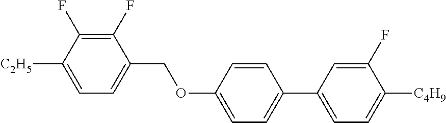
C1(F)=C(F)C([C2H5])=CC=C1COC1=CC=C(C2=CC=C([C4H9])C(F)=C2)C=C1
